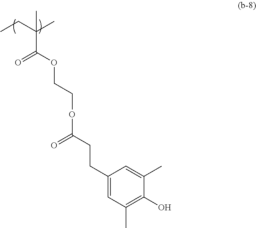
CCC(C)(C)C(OCCOC(CCC1=CC(C)=C(O)C(C)=C1)=O)=O
